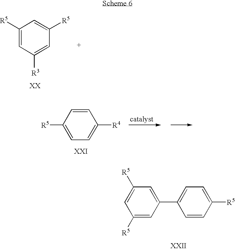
[R5]C1=CC=C([R4])C=C1.C1([R5])=CC([R3])=CC([R5])=C1.C1(C2=CC=C([R5])C=C2)=CC([R5])=CC([R5])=C1
